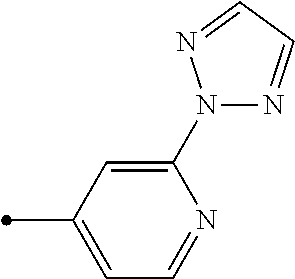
C1(N2N=CC=N2)=CC(C)=CC=N1
